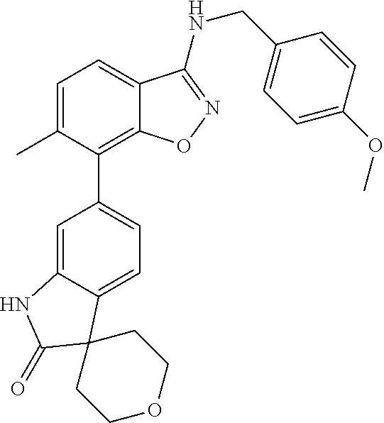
C1=C(C)C(C2=CC=C3C(=C2)NC(=O)C32CCOCC2)=C2C(=C1)C(NCC1=CC=C(OC)C=C1)=NO2
